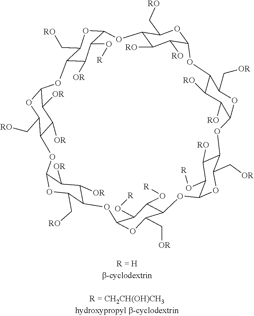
C12C([RO])C([RO])C(OC1C[RO])OC1C([RO])C([RO])C(OC1C[OR])OC1C([RO])C(O[R])C(OC1C[OR])OC1C(O[R])C(O[R])C(OC1C[OR])OC1C([OR])C([OR])C(OC1C[RO])OC1C([OR])C([OR])C(OC1C[RO])OC1C([OR])C(O[R])C(O2)OC1C[RO]
